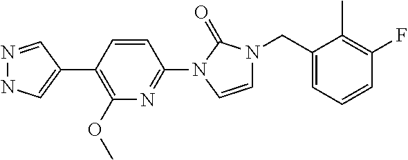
N1=CC(C2=C(OC)N=C(N3C=CN(CC4=CC=CC(F)=C4C)C3=O)C=C2)=CN1
